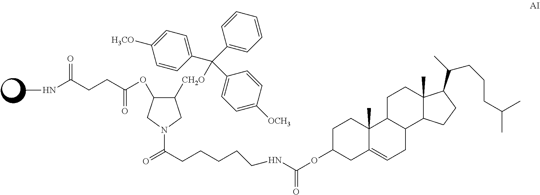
O(C1CC2=CCC3C(C2(C)CC1)CCC1(C)C3CCC1C(C)CCCC(C)C)C(=O)NCCCCCC(=O)N1CC(OC(CCC(NC)=O)=O)C([CH2O]C(C2=CC=C([OCH3])C=C2)(C2=CC=C([H3CO])C=C2)C2=CC=CC=C2)C1
